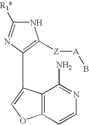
N1C([R1a])=NC(C2=COC3=C2C(N)=NC=C3)=C1[Z][A]B
